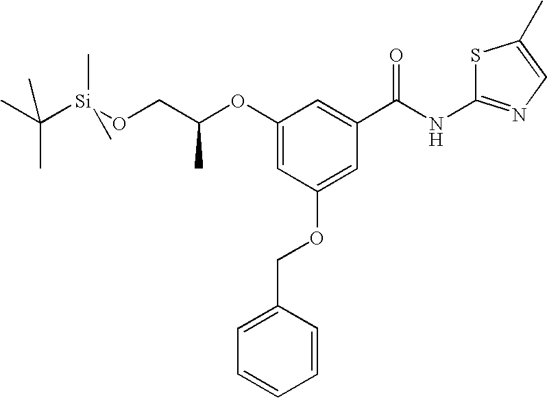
O(C1=CC(OCC2=CC=CC=C2)=CC(C(NC2=NC=C(C)S2)=O)=C1)C(CO[Si](C(C)(C)C)(C)C)C
